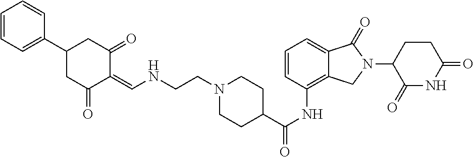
C1=CC(NC(C2CCN(CCNC=C3C(=O)CC(C4=CC=CC=C4)CC3=O)CC2)=O)=C2C(=C1)C(=O)N(C1CCC(=O)NC1=O)C2
